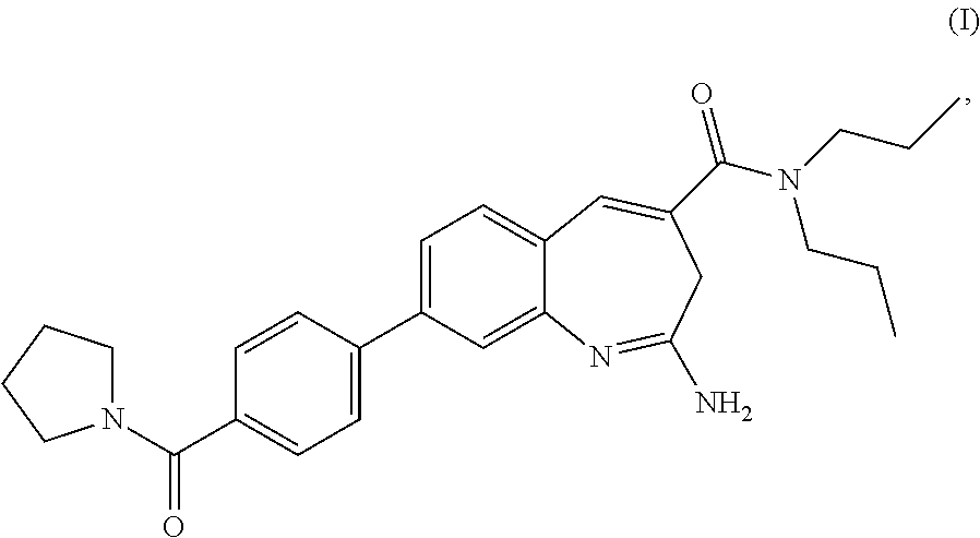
N1(C(C2=CC=C(C3=CC=C4C(=C3)N=C(N)CC(C(N(CCC)CCC)=O)=C4)C=C2)=O)CCCC1
